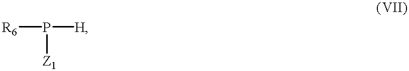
[R6]P([H])[Z1]
